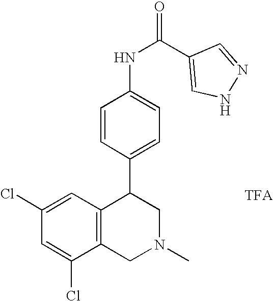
C1(Cl)=CC(Cl)=CC2=C1CN(C)CC2C1=CC=C(NC(=O)C2=CNN=C2)C=C1
